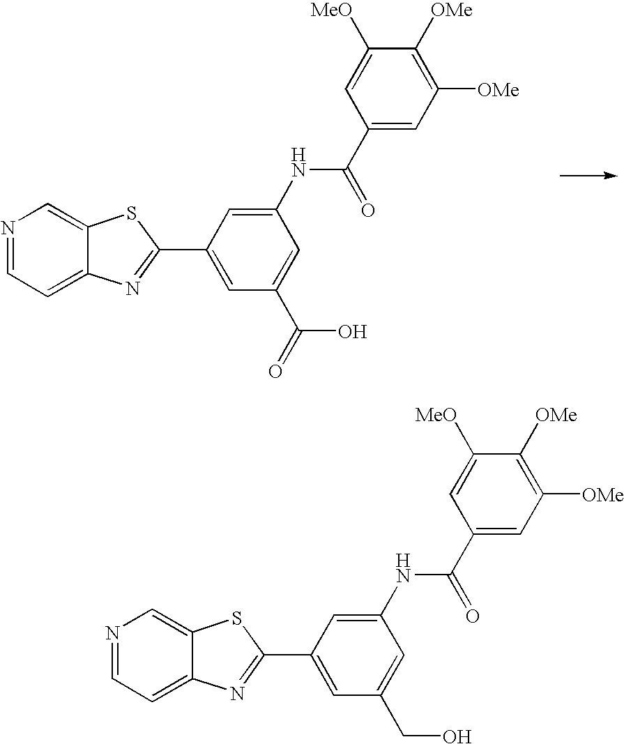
N1=CC=C2C(=C1)SC(C1=CC(C(O)=O)=CC(NC(C3=CC([OMe])=C([OMe])C([MeO])=C3)=O)=C1)=N2.N1=CC=C2C(=C1)SC(C1=CC(CO)=CC(NC(C3=CC([OMe])=C([OMe])C([MeO])=C3)=O)=C1)=N2
